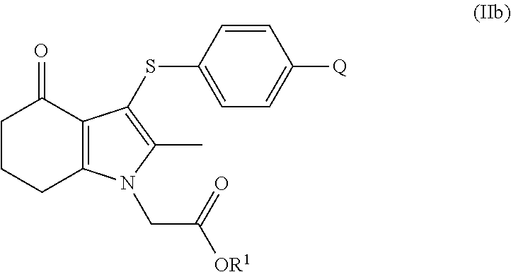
C1CCC2=C(C1=O)C(SC1=CC=C([Q])C=C1)=C(C)N2CC([OR1])=O
